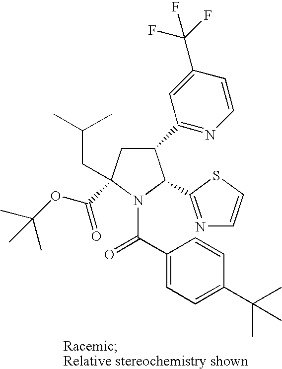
C1(C2=NC=CC(C(F)(F)F)=C2)CC(C(OC(C)(C)C)=O)(CC(C)C)N(C(C2=CC=C(C(C)(C)C)C=C2)=O)C1C1=NC=CS1
